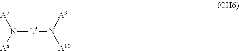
N([L5]N([A10])[A9])([A8])[A7]
